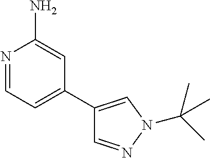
C1(C2=CC=NC(N)=C2)=CN(C(C)(C)C)N=C1
